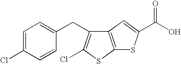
C1=C(Cl)C=CC(CC2=C(Cl)SC3=C2C=C(C(O)=O)S3)=C1
